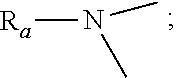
[Ra]N(C)C
